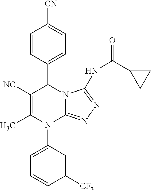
C1=CC(C2C([NC])=C(C)N(C3=CC=CC([CF3])=C3)C3=NN=C(NC(=O)C4CC4)N23)=CC=C1[CN]
